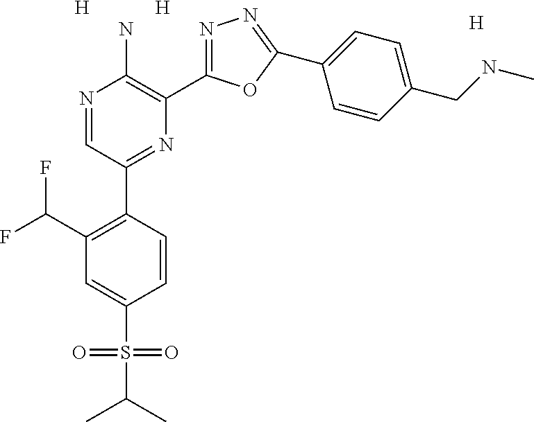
[H].[H].C1(C(F)F)=C(C2=NC(C3=NN=C(C4=CC=C(CNC)C=C4)O3)=C(N)N=C2)C=CC(S(=O)(=O)C(C)C)=C1.[H]
